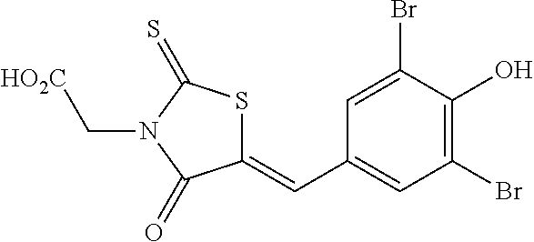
C1(=CC2=CC(Br)=C(O)C(Br)=C2)SC(=S)N(C[HO2C])C1=O
